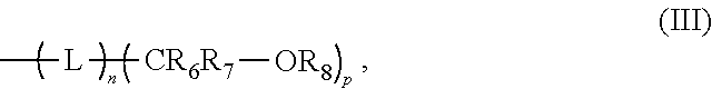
C[L][CR6R7][OR8]
